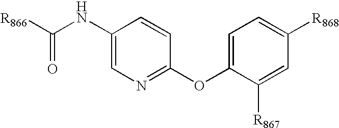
C1(OC2=CC=C([R868])C=C2[R867])=NC=C(NC([R866])=O)C=C1
